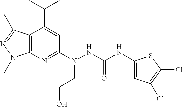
C12=C(N=C(N(NC(NC3=CC(Cl)=C(Cl)S3)=O)CCO)C=C1C(C)C)N(C)N=C2C
